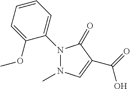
C1=CC=C(OC)C(N2N(C)C=C(C(=O)O)C2=O)=C1
